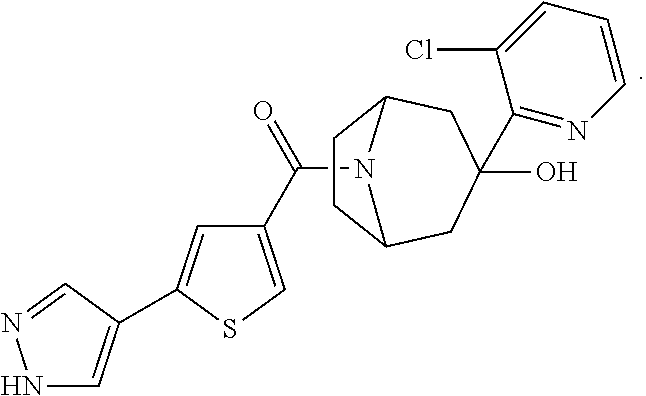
N1C=C(C2=CC(C(=O)N3C4CCC3CC(O)(C3=NC=CC=C3Cl)C4)=CS2)C=N1
